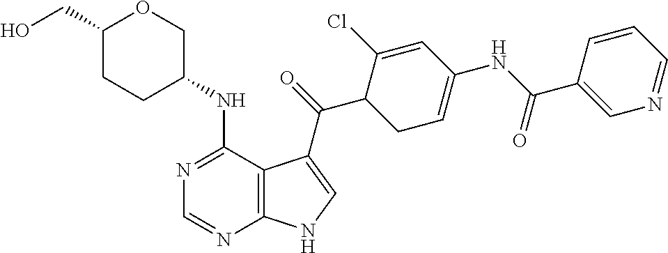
C1(CO)CCC(NC2=NC=NC3=C2C(C(=O)C2CC=C(NC(C4=CN=CC=C4)=O)C=C2Cl)=CN3)CO1
